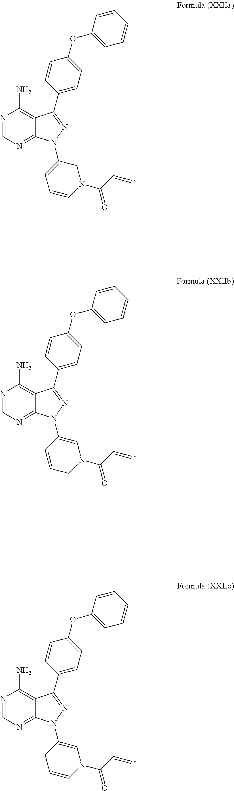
N1=CN=C2C(=C1N)C(C1=CC=C(OC3=CC=CC=C3)C=C1)=NN2C1=CC=CN(C(C=C)=O)C1.N1=CN=C2C(=C1N)C(C1=CC=C(OC3=CC=CC=C3)C=C1)=NN2C1=CN(C(C=C)=O)CC=C1.N1=CN=C2C(=C1N)C(C1=CC=C(OC3=CC=CC=C3)C=C1)=NN2C1=CN(C(C=C)=O)C=CC1
